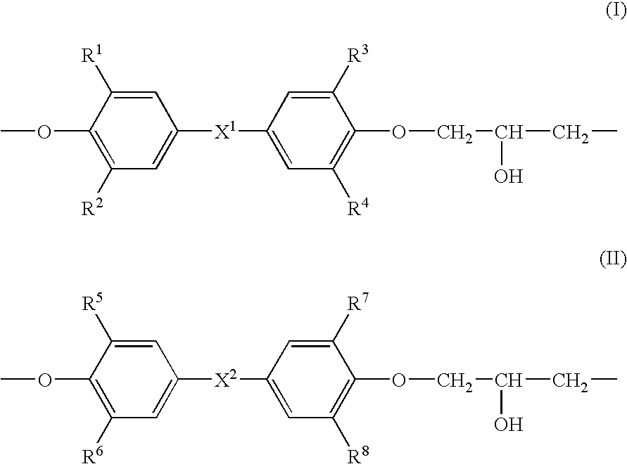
C1=C([R1])C(OC)=C([R2])C=C1[X1]C1=CC([R4])=C(OCC(CC)O)C([R3])=C1.C1=C([R5])C(OC)=C([R6])C=C1[X2]C1=CC([R8])=C(OCC(CC)O)C([R7])=C1
